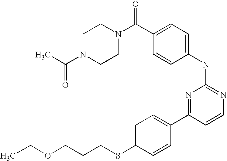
N1(C(C)=O)CCN(C(C2=CC=C(NC3=NC=CC(C4=CC=C(SCCCOCC)C=C4)=N3)C=C2)=O)CC1
